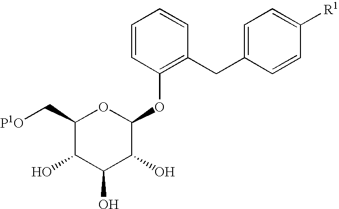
C1=CC(OC2OC(C[P1O])C(O)C(O)C2O)=C(CC2=CC=C([R1])C=C2)C=C1
